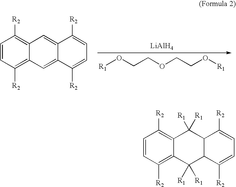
C1=CC([R2])=C2C(=C1[R2])C=C1C(=C2)C([R2])=CC=C1[R2].[R1]OCCOCCO[R1].[LiAlH4].C1=CC([R2])=C2C(=C1[R2])C([R1])([R1])C1C(C2([R1])[R1])C([R2])=CC=C1[R2]
